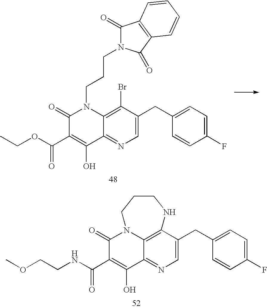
CCOC(C1=C(O)C2=NC=C(CC3=CC=C(F)C=C3)C(Br)=C2N(CCCN2C(=O)C3=C(C2=O)C=CC=C3)C1=O)=O.C12=NC=C(CC3=CC=C(F)C=C3)C3=C1N(C(=O)C(C(NCCOC)=O)=C2O)CCCN3
